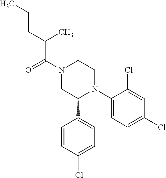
C1(N2CCN(C(C(C)CCC)=O)CC2C2=CC=C(Cl)C=C2)=CC=C(Cl)C=C1Cl
